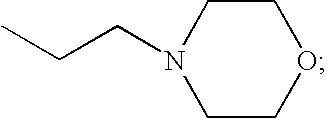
CCCN1CCOCC1
